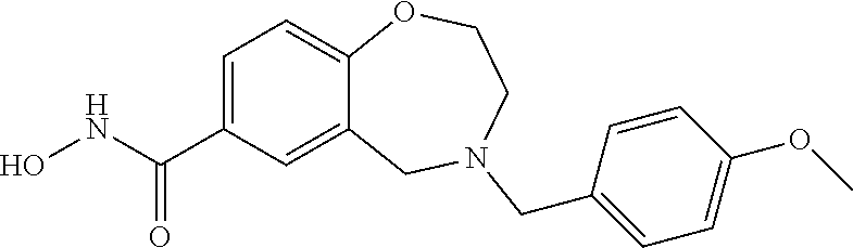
C1=C(C(NO)=O)C=C2C(=C1)OCCN(CC1=CC=C(OC)C=C1)C2
